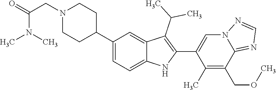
N1(CC(N(C)C)=O)CCC(C2=CC=C3C(=C2)C(C(C)C)=C(C2=CN4C(=NC=N4)C(COC)=C2C)N3)CC1
